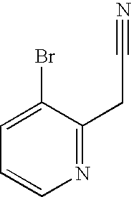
C1=C(Br)C(CC#N)=NC=C1
